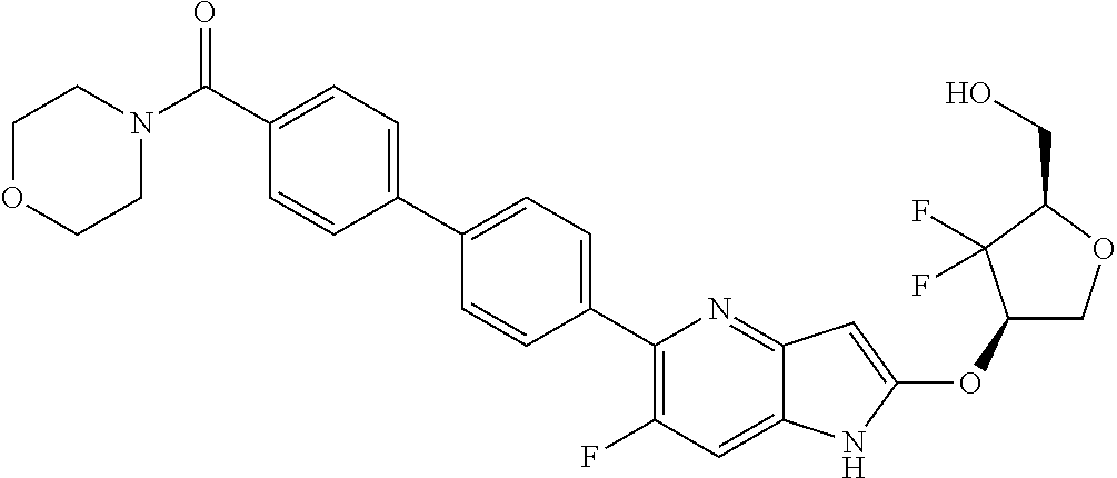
C1(OC2=CC3=NC(C4=CC=C(C5=CC=C(C(N6CCOCC6)=O)C=C5)C=C4)=C(F)C=C3N2)COC(CO)C1(F)F
